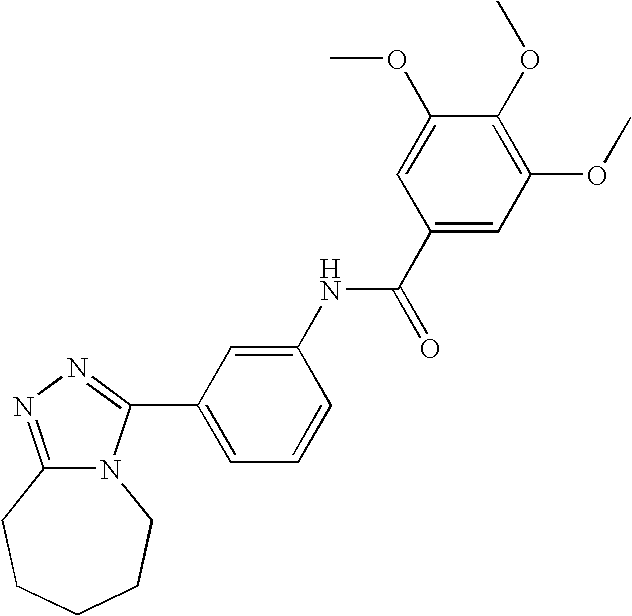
C1(C2=NN=C3N2CCCCC3)=CC=CC(NC(C2=CC(OC)=C(OC)C(OC)=C2)=O)=C1
